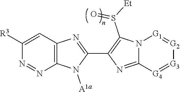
C12=C(C=C([R3])N=N1)N=C(C1=C(S([Et])=O)N3C(=N1)[G4]=[G3][G2]=[G1]3)N2[A1a]
